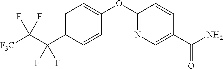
C1=C(C(F)(F)C([F3C])(F)F)C=CC(OC2=NC=C(C(N)=O)C=C2)=C1
